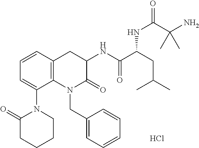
C1=CC2=C(C(N3C(=O)CCCC3)=C1)N(CC1=CC=CC=C1)C(=O)C(NC(C(CC(C)C)NC(C(N)(C)C)=O)=O)C2.Cl
